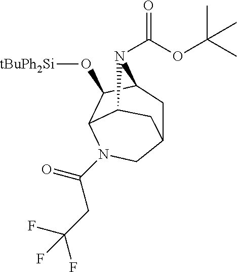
C12CC3C(O[tBuPh2Si])C(C(C1)N3C(OC(C)(C)C)=O)N(C(CC(F)(F)F)=O)C2
